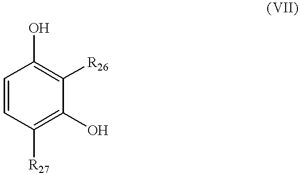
C1=CC([R27])=C(O)C([R26])=C1O
